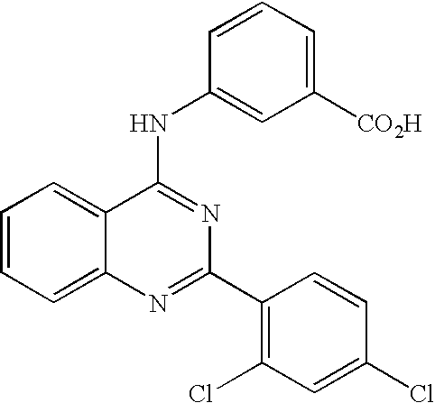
C1=CC=C2C(=C1)C(NC1=CC([CO2H])=CC=C1)=NC(C1=C(Cl)C=C(Cl)C=C1)=N2
